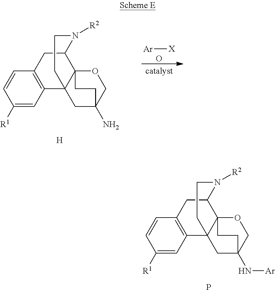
C1([R1])=CC2=C(C=C1)CC1C34C2(CC(N)(CO3)CC4)CCN1[R2].[H].[Ar][X].O.C1([R1])=CC2=C(C=C1)CC1C34C2(CC(N[Ar])(CO3)CC4)CCN1[R2].P
